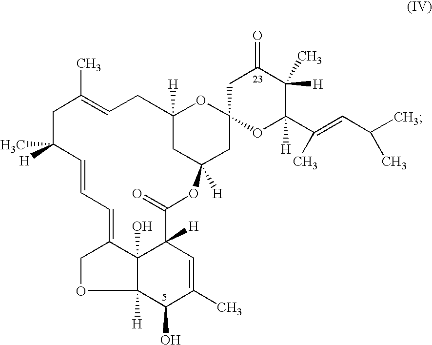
C1C(C)([H])C=CC=C2C3(O)C([H])(C(=O)OC4([H])CC([H])(CC=C1C)OC1(C4)OC([H])(C(=CC(C)C)C)C(C)([H])C(=O)C1)C=C(C)C(O)C3([H])OC2
